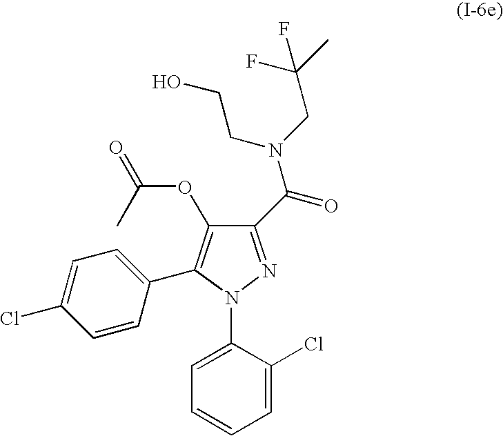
C1(C(=O)N(CC(C)(F)F)CCO)=NN(C2=CC=CC=C2Cl)C(C2=CC=C(Cl)C=C2)=C1OC(=O)C
